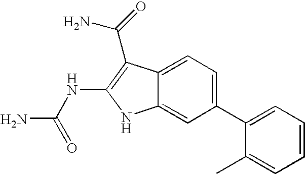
C1(C2=CC=CC=C2C)=CC=C2C(=C1)NC(NC(N)=O)=C2C(N)=O
